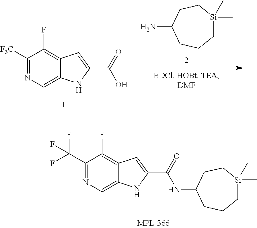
C1(N)CCC[Si](C)(C)CC1.C1([F3C])=NC=C2C(=C1F)C=C(C(=O)O)N2.C1(C(F)(F)F)=NC=C2C(=C1F)C=C(C(=O)NC1CCC[Si](C)(C)CC1)N2
